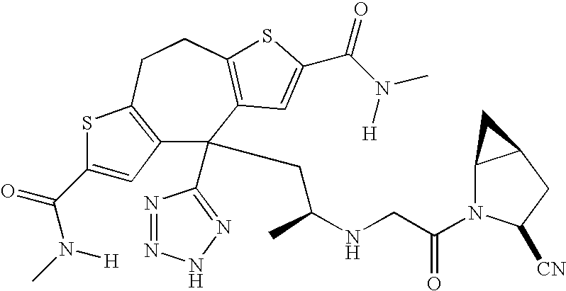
C12=C(CCC3=C(C=C(C(N([H])C)=O)S3)C1(C1=NNN=N1)CC(NCC(=O)N1C3C(CC1[CN])C3)C)SC(C(=O)N(C)[H])=C2
